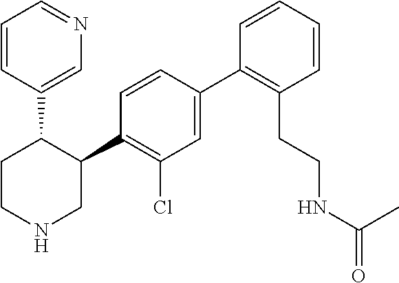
C1=C(C2=C(CCNC(C)=O)C=CC=C2)C=CC(C2C(C3=CN=CC=C3)CCNC2)=C1Cl
